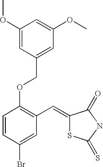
C(C1=CC(OC)=CC(OC)=C1)OC1=C(C=C2SC(=S)NC2=O)C=C(Br)C=C1
